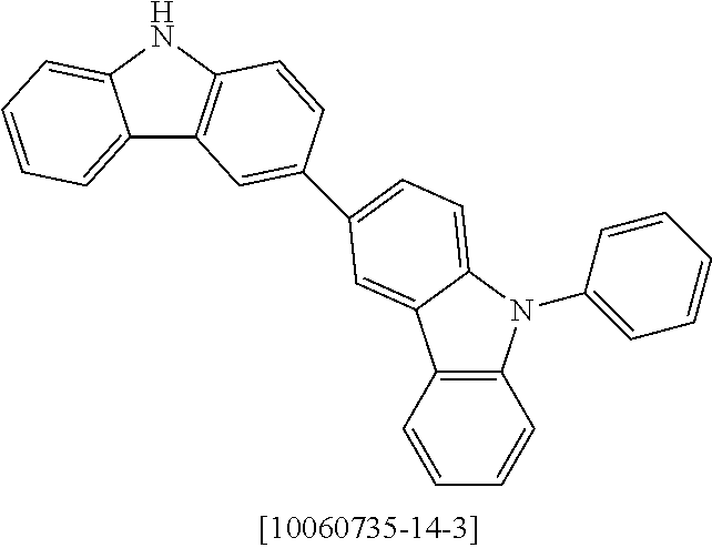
C12=CC=CC=C1NC1=C2C=C(C2=CC=C3N(C4=CC=CC=C4)C4=C(C=CC=C4)C3=C2)C=C1
